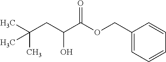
CC(CC(C(OCC1=CC=CC=C1)=O)O)(C)C
